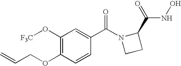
C1(O[F3C])=C(OCC=C)C=CC(C(N2CCC2C(NO)=O)=O)=C1
